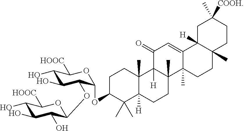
C1(O)C(O)C(OC2C(O)C(O)C(O)C([HOOC])O2)C(OC2C(C)(C)C3([H])C(C)(CC2)C2([H])C(C)(CC3)C3(C)C(=CC2=O)C2([H])C(C)(CC3)CCC(C)([COOH])C2)OC1[HOOC]
